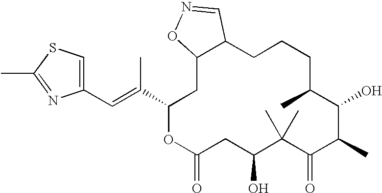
C1(C=C(C2OC(=O)CC(O)C(C)(C)C(=O)C(C)C(O)C(C)CCCC3C(C2)ON=C3)C)=CSC(C)=N1
